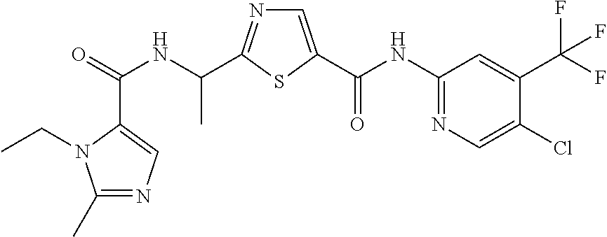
C(=O)(NC(C)C1=NC=C(C(NC2=NC=C(Cl)C(C(F)(F)F)=C2)=O)S1)C1=CN=C(C)N1CC
